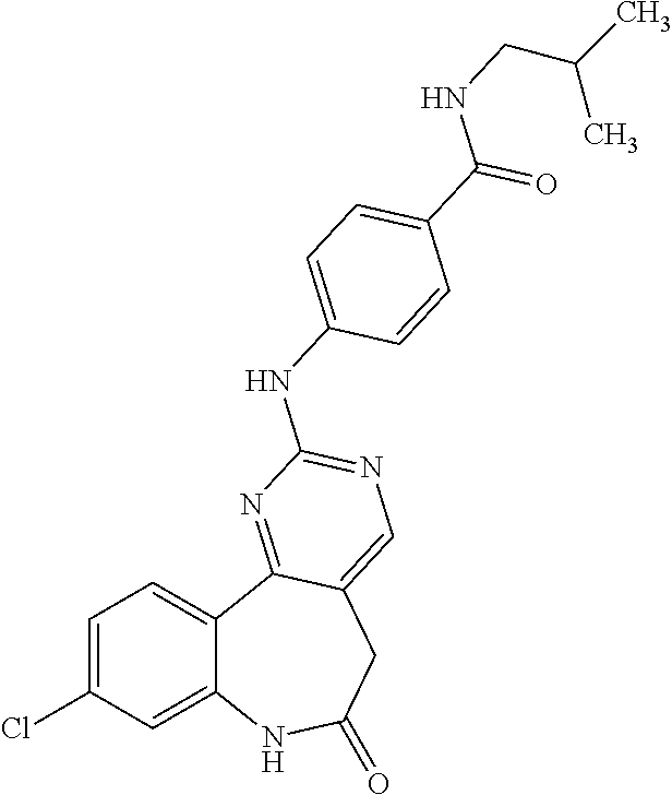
C1=C(Cl)C=C2C(=C1)C1=NC(NC3=CC=C(C(NCC(C)C)=O)C=C3)=NC=C1CC(=O)N2
